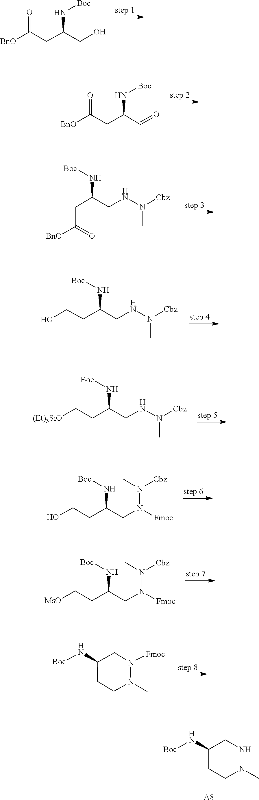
C(CC(N[Boc])CO)(=O)[BnO].C(C=O)(CC(=O)[BnO])N[Boc].N(C)(NCC(CC(=O)[BnO])N[Boc])[Cbz].CN(NCC(CCO)N[Boc])[Cbz].N(C)(NCC(CC[(Et)3SiO])N[Boc])[Cbz].N(N(C)[Cbz])(CC(CCO)N[Boc])[Fmoc].N(N(C)[Cbz])(CC(CC[MsO])N[Boc])[Fmoc].N1(C)N([Fmoc])CC(N[Boc])CC1.N1N(C)CCC(N[Boc])C1.[A8]
